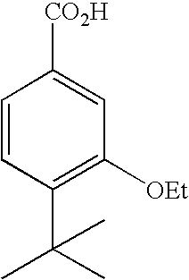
C1=CC(C(C)(C)C)=C([OEt])C=C1[CO2H]
